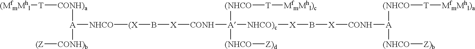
[A]([NHCO][(X]B[X][CONH][A]([NHCO)c][X]B[X][CONH][A]([(NHCO][T][MfmMhl)a])[(NHCO][Z)b])([(NHCO][T][MfmMhl)c])[(NHCO][Z)d])([CONH)b][(Z])[CONH)a][T][(MfmMhl]
